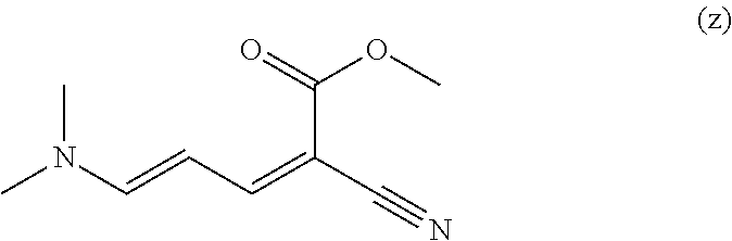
CN(C=CC=C(C#N)C(=O)OC)C
